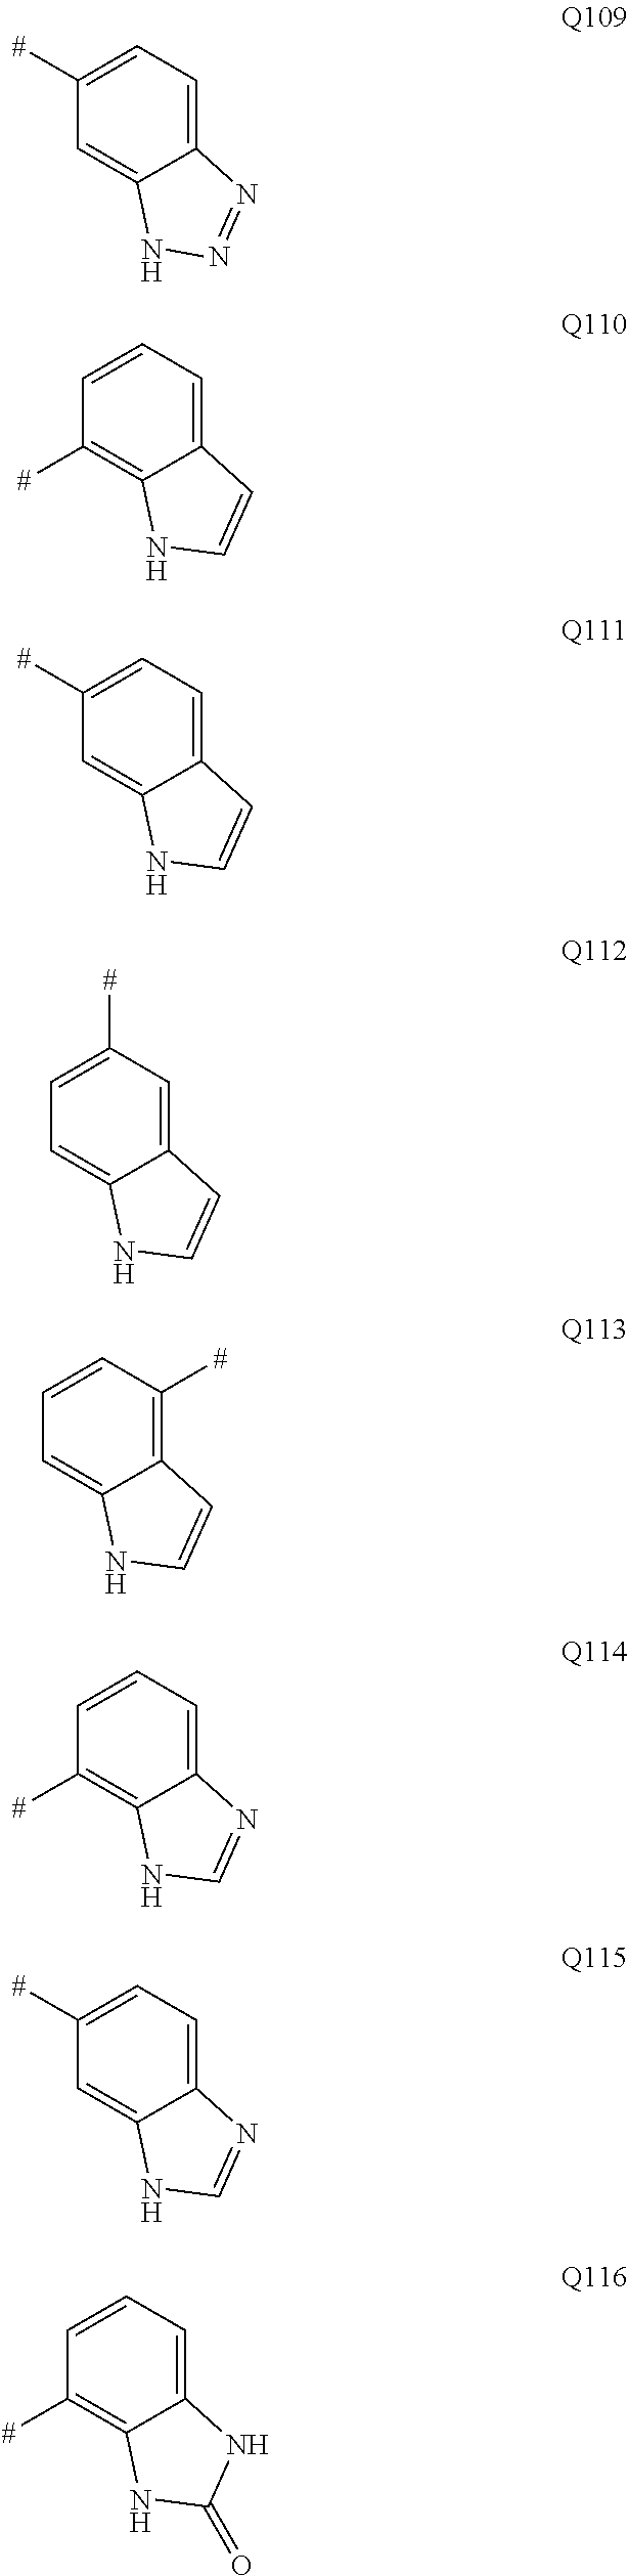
C12=CC([#])=CC=C1NC=C2.C12=CC=C([#])C=C1NN=N2.C12=C([#])C=CC=C1NC=C2.C12=CC=CC([#])=C1NC=C2.C12=CC=C([#])C=C1NC=C2.C12=CC=CC([#])=C1NC(=O)N2.C12=CC=CC([#])=C1NC=N2.C12=CC=C([#])C=C1NC=N2
